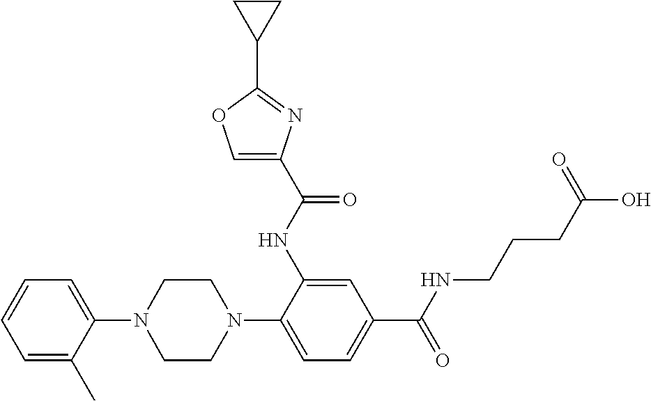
C1(N2CCN(C3=CC=C(C(=O)NCCCC(O)=O)C=C3NC(=O)C3=COC(C4CC4)=N3)CC2)=CC=CC=C1C
